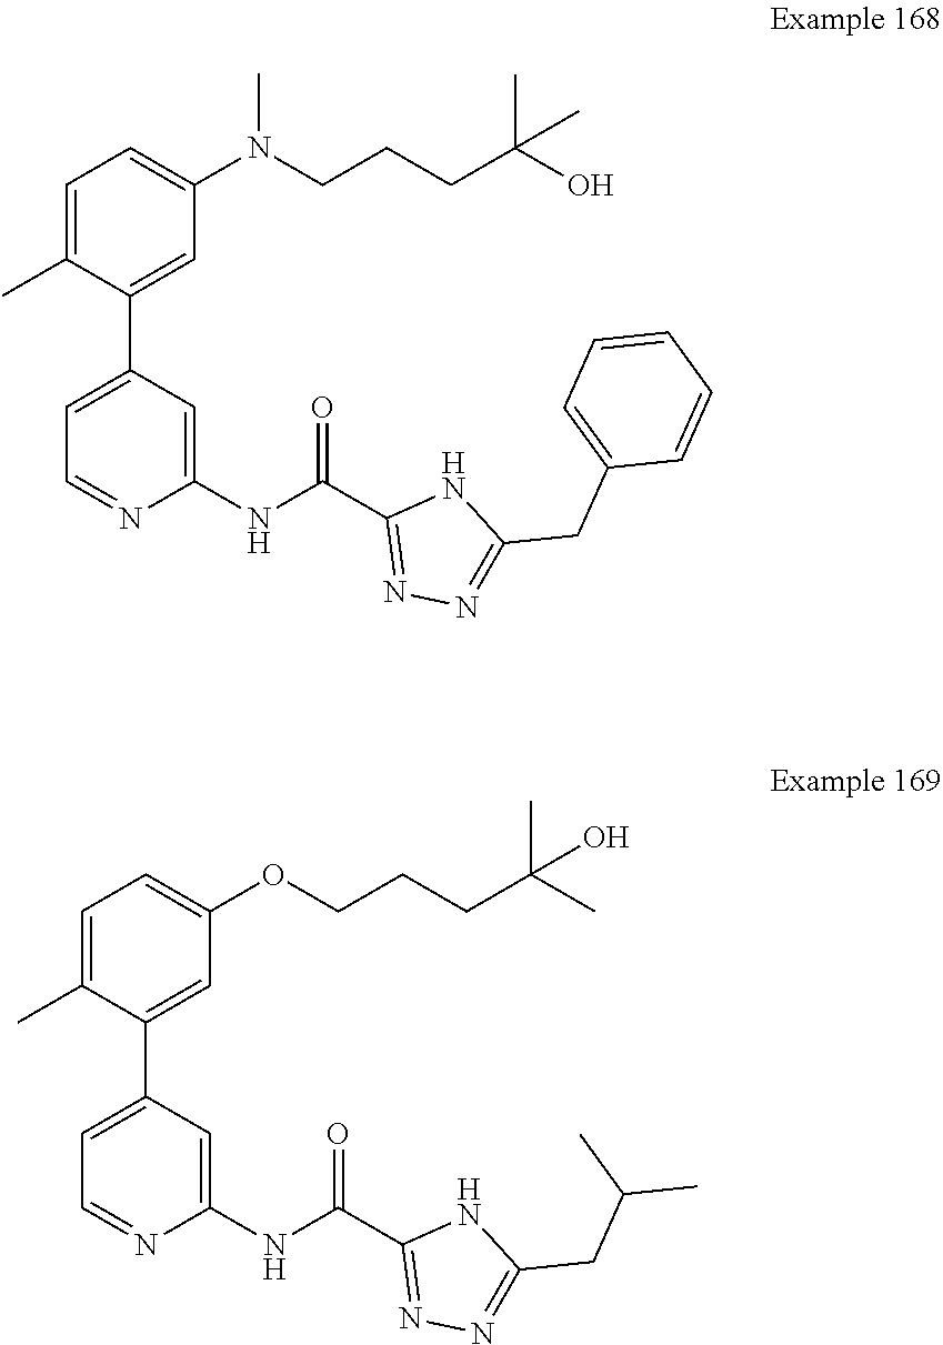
CN(CCCC(C)(C)O)C1=CC=C(C)C(C2=CC=NC(NC(C3=NN=C(CC4=CC=CC=C4)N3)=O)=C2)=C1.C1(C)=CC=C(OCCCC(C)(C)O)C=C1C1=CC=NC(NC(C2=NN=C(CC(C)C)N2)=O)=C1
